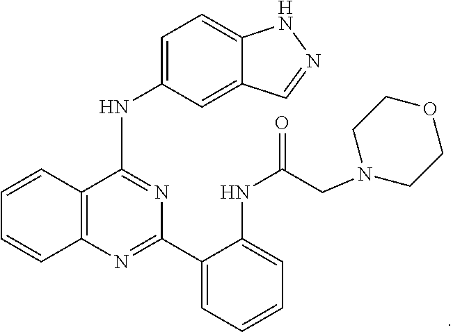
C12=CC=C(NC3=NC(C4=CC=CC=C4NC(=O)CN4CCOCC4)=NC4=C3C=CC=C4)C=C1C=NN2
